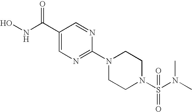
C1(C(NO)=O)=CN=C(N2CCN(S(N(C)C)(=O)=O)CC2)N=C1
